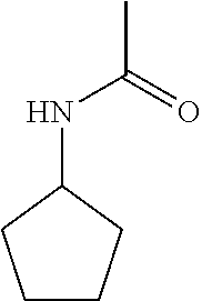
C1(NC(C)=O)CCCC1
